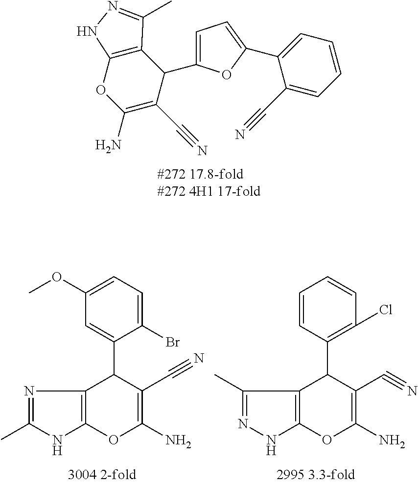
C1(C2=CC=C(C3C(C#N)=C(N)OC4=C3C(C)=NN4)O2)=CC=CC=C1C#N.O1C(N)=C(C#N)C(C2=CC(OC)=CC=C2Br)C2=C1NC(C)=N2.O1C(N)=C(C#N)C(C2=C(Cl)C=CC=C2)C2=C1NN=C2C
